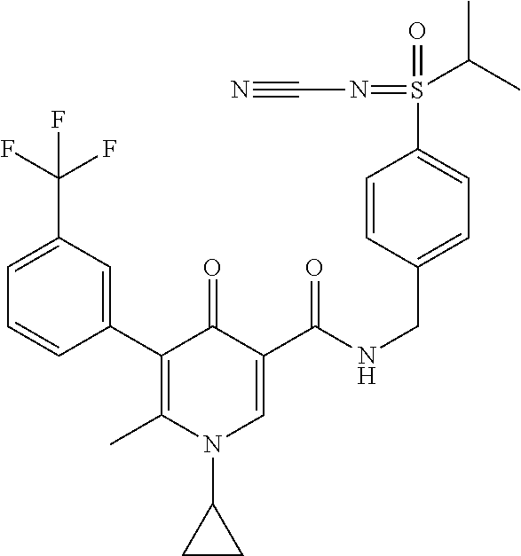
C1(C2=C(C)N(C3CC3)C=C(C(NCC3=CC=C(S(=O)(=NC#N)C(C)C)C=C3)=O)C2=O)=CC(C(F)(F)F)=CC=C1
